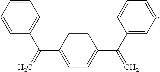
C1=CC=CC(C(C2=CC=C(C(C3=CC=CC=C3)=C)C=C2)=C)=C1
